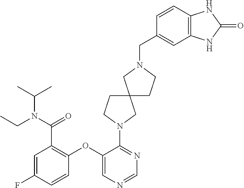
C1(OC2=CN=CN=C2N2CC3(CC2)CCN(CC2=CC4=C(C=C2)NC(=O)N4)C3)=C(C(N(CC)C(C)C)=O)C=C(F)C=C1
